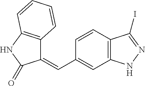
C1=CC2=C(C=C1C=C1C3=C(NC1=O)C=CC=C3)NN=C2I
